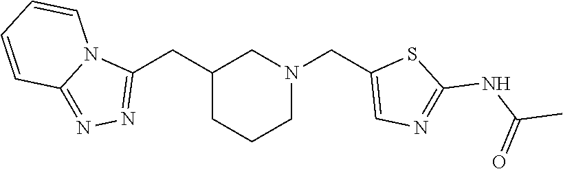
C1(CC2=NN=C3N2C=CC=C3)CCCN(CC2=CN=C(NC(C)=O)S2)C1
